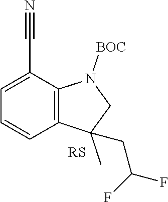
C12=C(C(C#N)=CC=C1)N([BOC])CC2(C)CC(F)F
